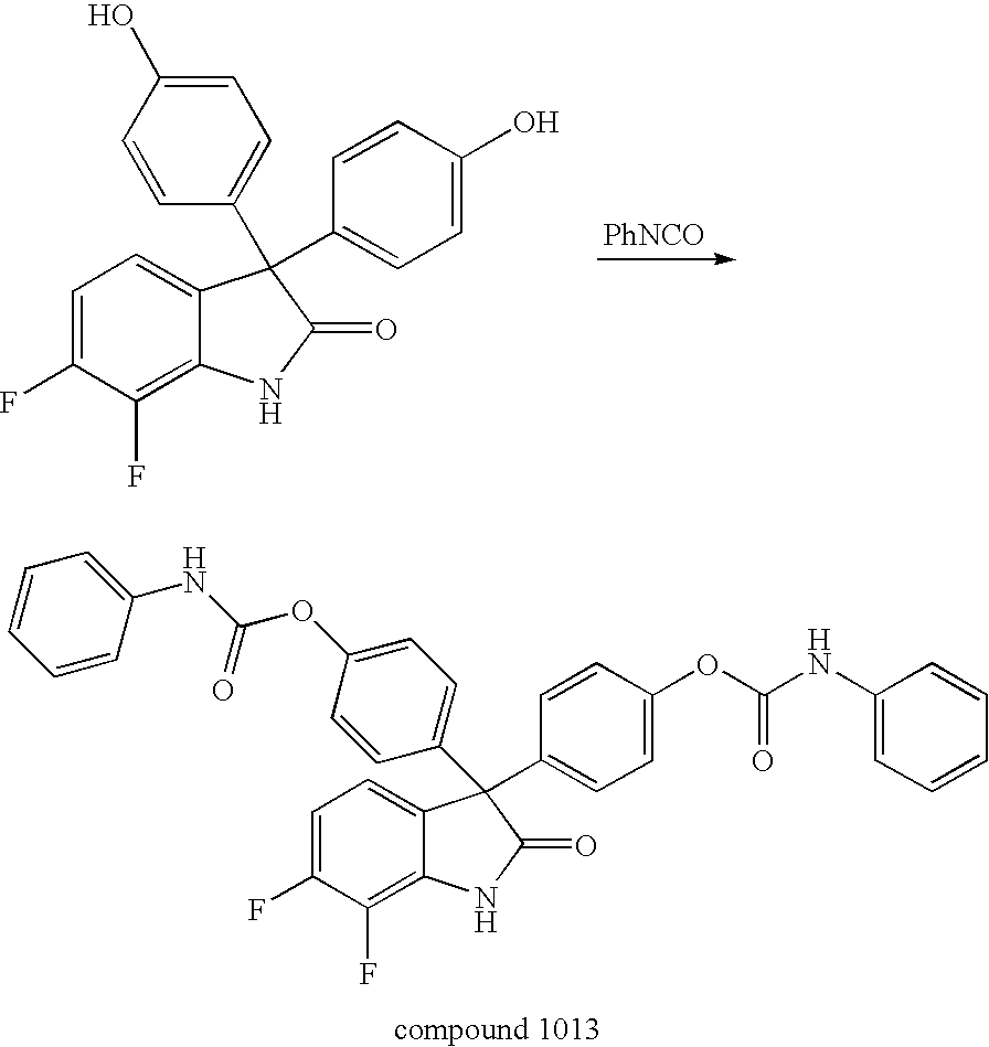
C1=C(F)C(F)=C2C(=C1)C(C1=CC=C(O)C=C1)(C1=CC=C(O)C=C1)C(=O)N2.[PhNCO].C1=C(F)C(F)=C2C(=C1)C(C1=CC=C(OC(=O)NC3=CC=CC=C3)C=C1)(C1=CC=C(OC(=O)NC3=CC=CC=C3)C=C1)C(=O)N2
